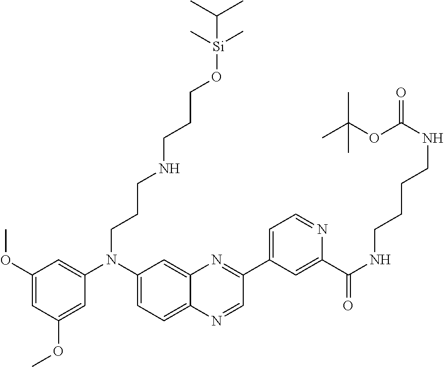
C1(OC)=CC(OC)=CC(N(C2=CC=C3C(=C2)N=C(C2=CC=NC(C(NCCCCNC(=O)OC(C)(C)C)=O)=C2)C=N3)CCCNCCCO[Si](C(C)C)(C)C)=C1
